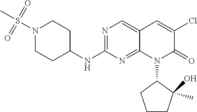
N1(S(C)(=O)=O)CCC(NC2=NC=C3C(=N2)N(C2CCCC2(C)O)C(=O)C(Cl)=C3)CC1
